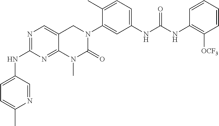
N1=C(NC2=CC=C(C)N=C2)N=C2C(=C1)CN(C1=CC(NC(=O)NC3=C([OCF3])C=CC=C3)=CC=C1C)C(=O)N2C
